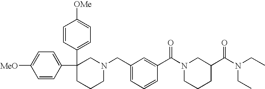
C1=CC(C2(C3=CC=C([OMe])C=C3)CCCN(CC3=CC=CC(C(N4CCCC(C(N(CC)CC)=O)C4)=O)=C3)C2)=CC=C1[MeO]
